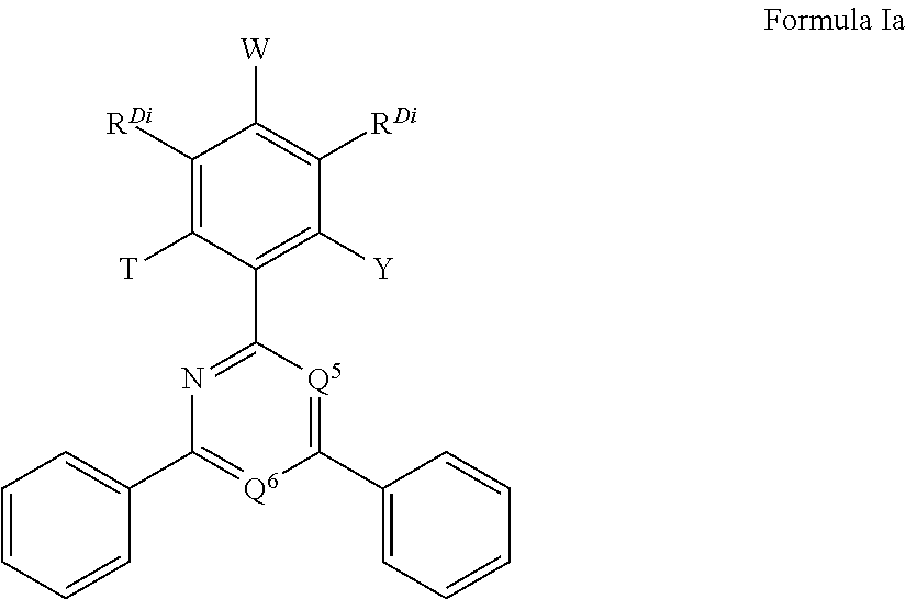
N1=C(C2=C([Y])C([RDi])=C([W])C([RDi])=C2[T])[Q5]=C(C2=CC=CC=C2)[Q6]=C1C1=CC=CC=C1
